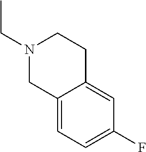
N1(CC)CC2=CC=C(F)C=C2CC1
